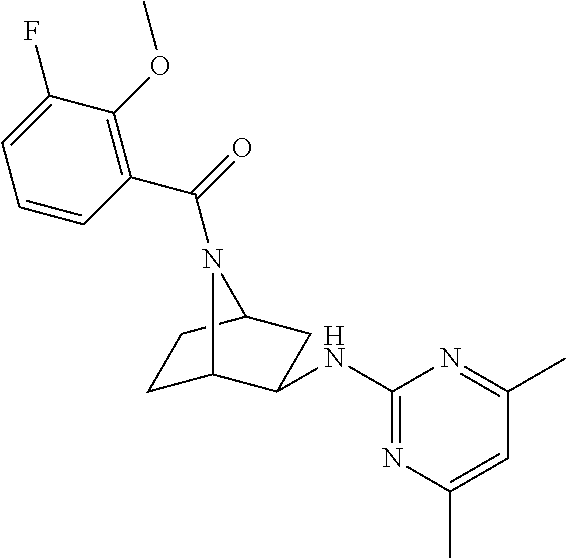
C1C2C(NC3=NC(C)=CC(C)=N3)CC(C1)N2C(=O)C1=C(OC)C(F)=CC=C1
